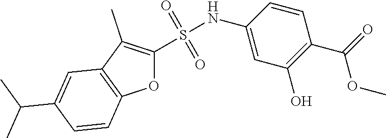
O1C(S(=O)(=O)NC2=CC(O)=C(C(=O)OC)C=C2)=C(C)C2=C1C=CC(C(C)C)=C2
